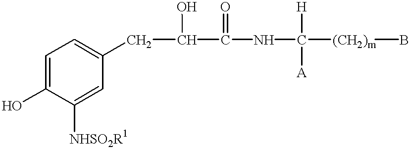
C1=C(O)C([NHSO2R1])=CC(CC(C(NC([(CH2)m]B)([H])[A])=O)O)=C1
